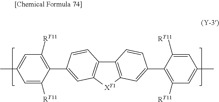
C1=C([RY11])C(C2=CC3=C(C4=C([XY1]3)C=C(C3=C([RY11])C=C(C)C=C3[RY11])C=C4)C=C2)=C([RY11])C=C1C
